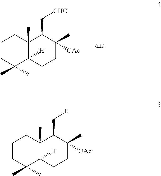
C1CC(C)(C)C2([H])C(C)(C1)C(C[R])C([OAc])(C)CC2.C1CC(C)(C)C2([H])C(C)(C1)C(C[CHO])C([OAc])(C)CC2
